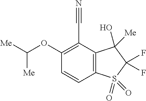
O(C([Me])[Me])C1=C(C#N)C2=C(C=C1)S(=O)(=O)C(F)(F)C2(O)[Me]
